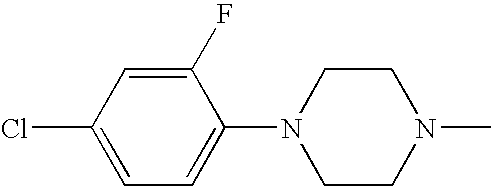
C1(F)=CC(Cl)=CC=C1N1CCN(C)CC1
